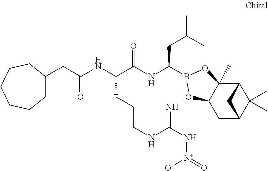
C12C3(C)C(CC(C1(C)C)C2)OB(C(NC(C(NC(CC1CCCCCC1)=O)CCCNC(N[N+]([O-])=O)=N)=O)CC(C)C)O3
